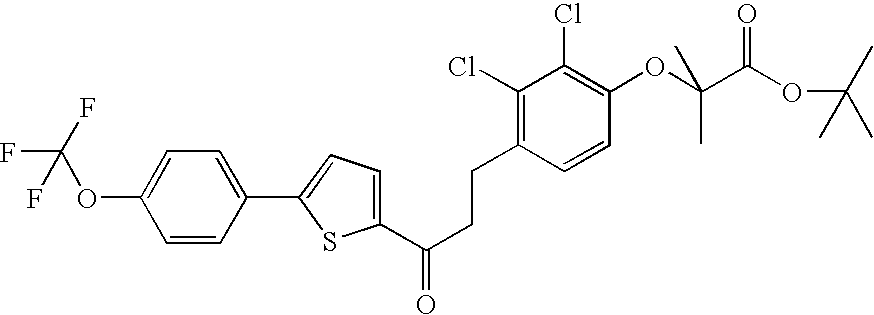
C1(C(CCC2=C(Cl)C(Cl)=C(OC(C(OC(C)(C)C)=O)(C)C)C=C2)=O)=CC=C(C2=CC=C(OC(F)(F)F)C=C2)S1
